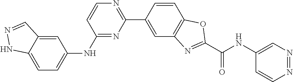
C1(NC2=CC=C3C(=C2)C=NN3)=NC(C2=CC3=C(C=C2)OC(C(NC2=CN=NC=C2)=O)=N3)=NC=C1
